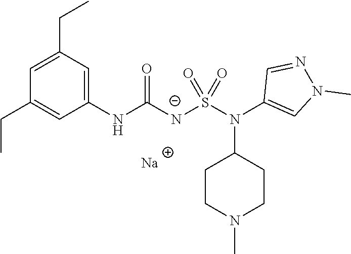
[Na].C1(CC)=CC(CC)=CC(NC([N-]S(N(C2=CN(C)N=C2)C2CCN(C)CC2)(=O)=O)=O)=C1
